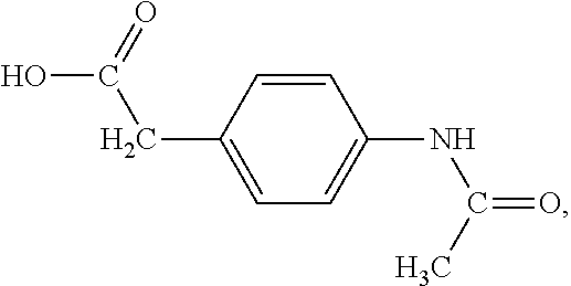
C1=C(CC(O)=O)C=CC(NC(=O)C)=C1
